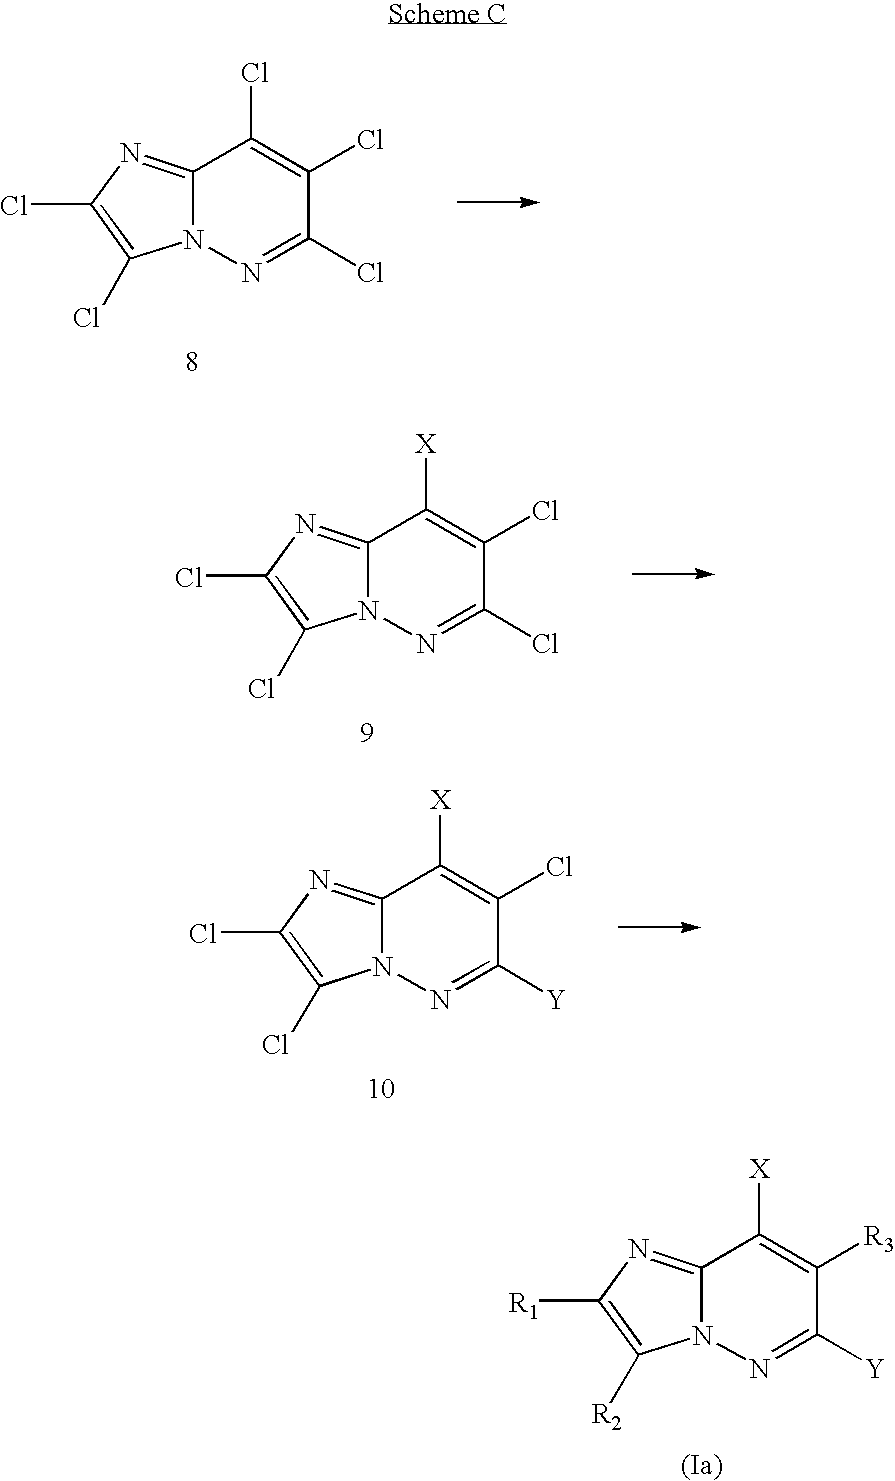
C12=NC([R1])=C([R2])N1N=C([Y])C([R3])=C2[X].C12=NC(Cl)=C(Cl)N1N=C(Cl)C(Cl)=C2Cl.C12=NC(Cl)=C(Cl)N1N=C(Cl)C(Cl)=C2[X].C12=NC(Cl)=C(Cl)N1N=C([Y])C(Cl)=C2[X]
